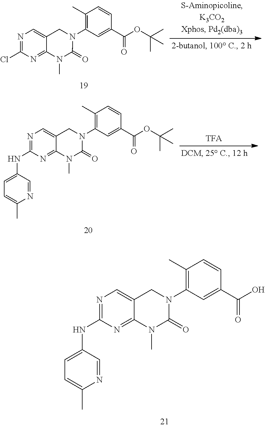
N1=C(Cl)N=C2C(=C1)CN(C1=C(C)C=CC(C(OC(C)(C)C)=O)=C1)C(=O)N2C.N1=C(NC2=CC=C(C)N=C2)N=C2C(=C1)CN(C1=C(C)C=CC(C(OC(C)(C)C)=O)=C1)C(=O)N2C.N1=C(NC2=CC=C(C)N=C2)N=C2C(=C1)CN(C1=C(C)C=CC(C(O)=O)=C1)C(=O)N2C
